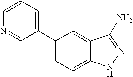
C1=C2C(=CC=C1C1=CC=CN=C1)NN=C2N
